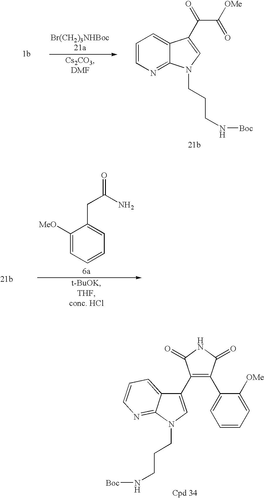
C1([MeO])=CC=CC=C1CC(N)=O.C1(C2=CN(CCCN[Boc])C3=NC=CC=C23)=C(C2=CC=CC=C2[OMe])C(=O)NC1=O.C1=CN=C2C(=C1)C(C(C([OMe])=O)=O)=CN2CCCN[Boc]
